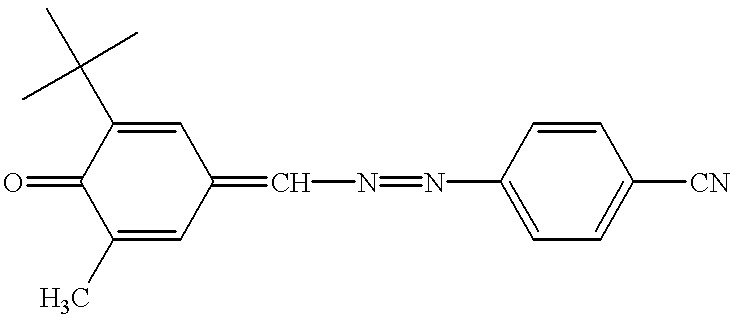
C1(C)=CC(=CN=NC2=CC=C([CN])C=C2)C=C(C(C)(C)C)C1=O
